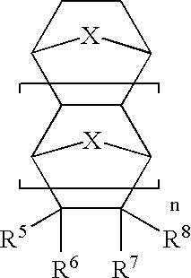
C12C(C3CCC1[X]3)C1C([R7])([R8])C([R6])([R5])C2[X]1
